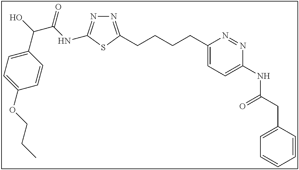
N1=C(CCCCC2=CC=C(NC(CC3=CC=CC=C3)=O)N=N2)SC(NC(C(O)C2=CC=C(OCCC)C=C2)=O)=N1
